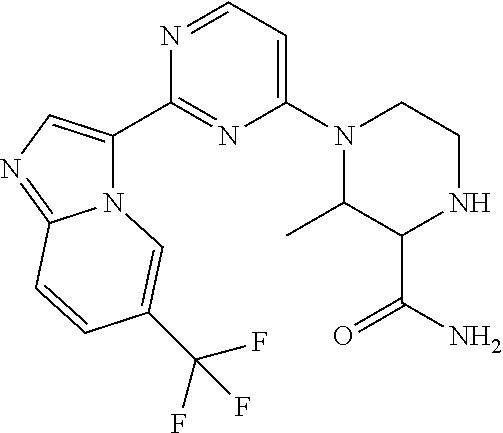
C1CN(C2=CC=NC(C3=CN=C4N3C=C(C(F)(F)F)C=C4)=N2)C(C)C(C(N)=O)N1
